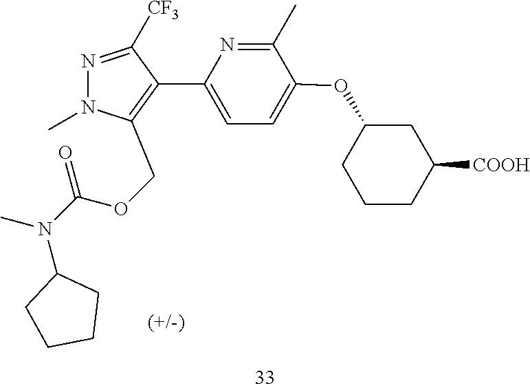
N1=C([CF3])C(C2=CC=C(OC3CCCC([COOH])C3)C(C)=N2)=C(COC(N(C2CCCC2)C)=O)N1C
